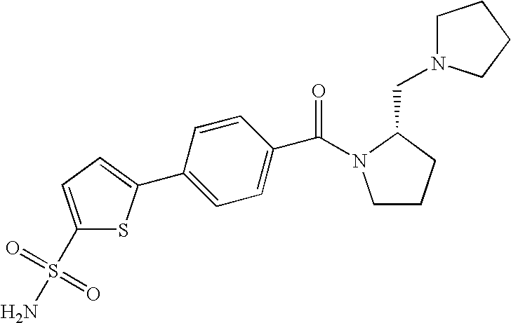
C(N1C(CN2CCCC2)CCC1)(=O)C1=CC=C(C2=CC=C(S(N)(=O)=O)S2)C=C1
